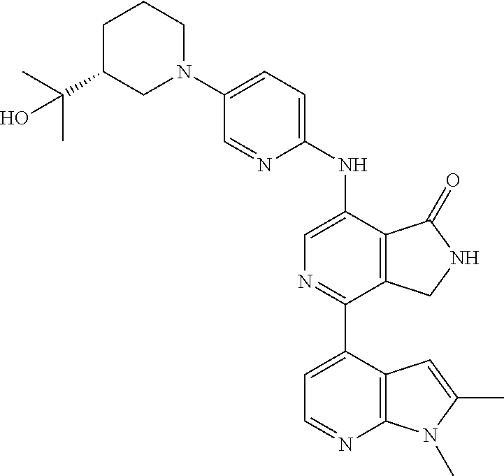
C1(N2CCCC(C(C)(C)O)C2)=CC=C(NC2=CN=C(C3=CC=NC4=C3C=C(C)N4C)C3=C2C(=O)NC3)N=C1
